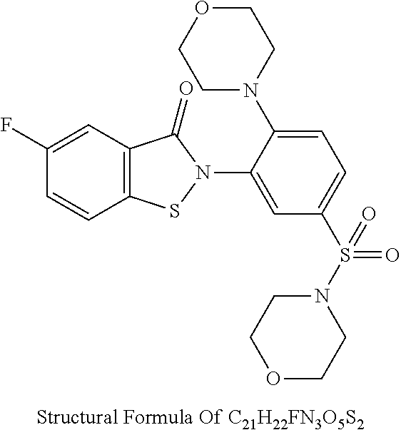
C1=CC2=C(C=C1F)C(=O)N(C1=CC(S(=O)(N3CCOCC3)=O)=CC=C1N1CCOCC1)S2
